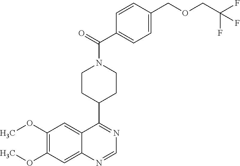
N1=C(C2CCN(C(C3=CC=C(COCC(F)(F)F)C=C3)=O)CC2)C2=CC(OC)=C(OC)C=C2N=C1
